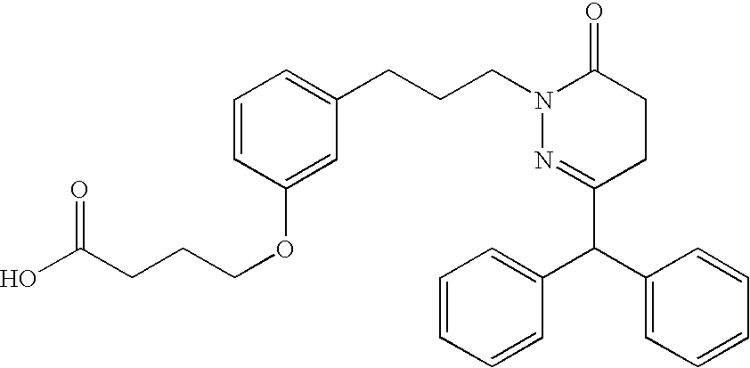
C1(C(C2=CC=CC=C2)C2=CC=CC=C2)=NN(CCCC2=CC=CC(OCCCC(O)=O)=C2)C(=O)CC1
